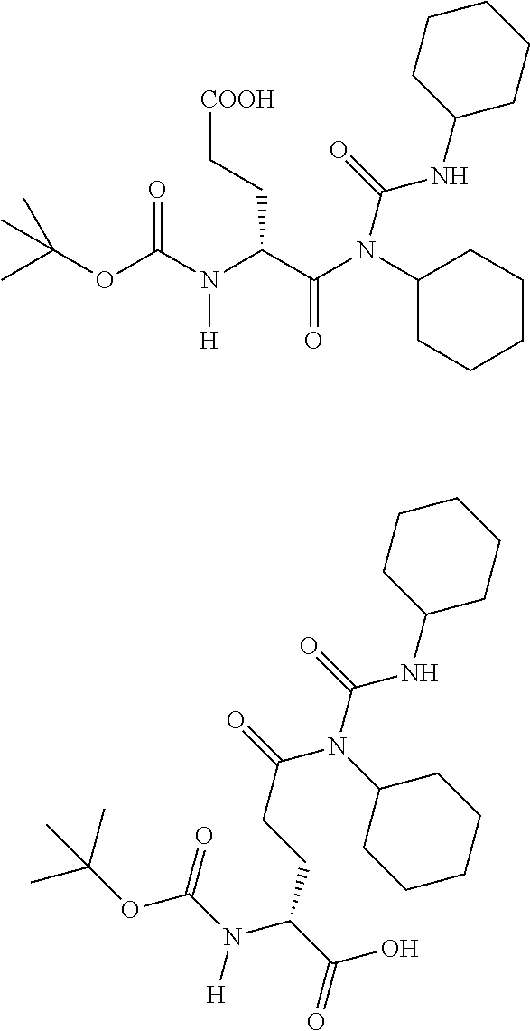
CC(OC(N(C(C(N(C1CCCCC1)C(=O)NC1CCCCC1)=O)CC[COOH])[H])=O)(C)C.CC(OC(N(C(C(O)=O)CCC(N(C(NC1CCCCC1)=O)C1CCCCC1)=O)[H])=O)(C)C
